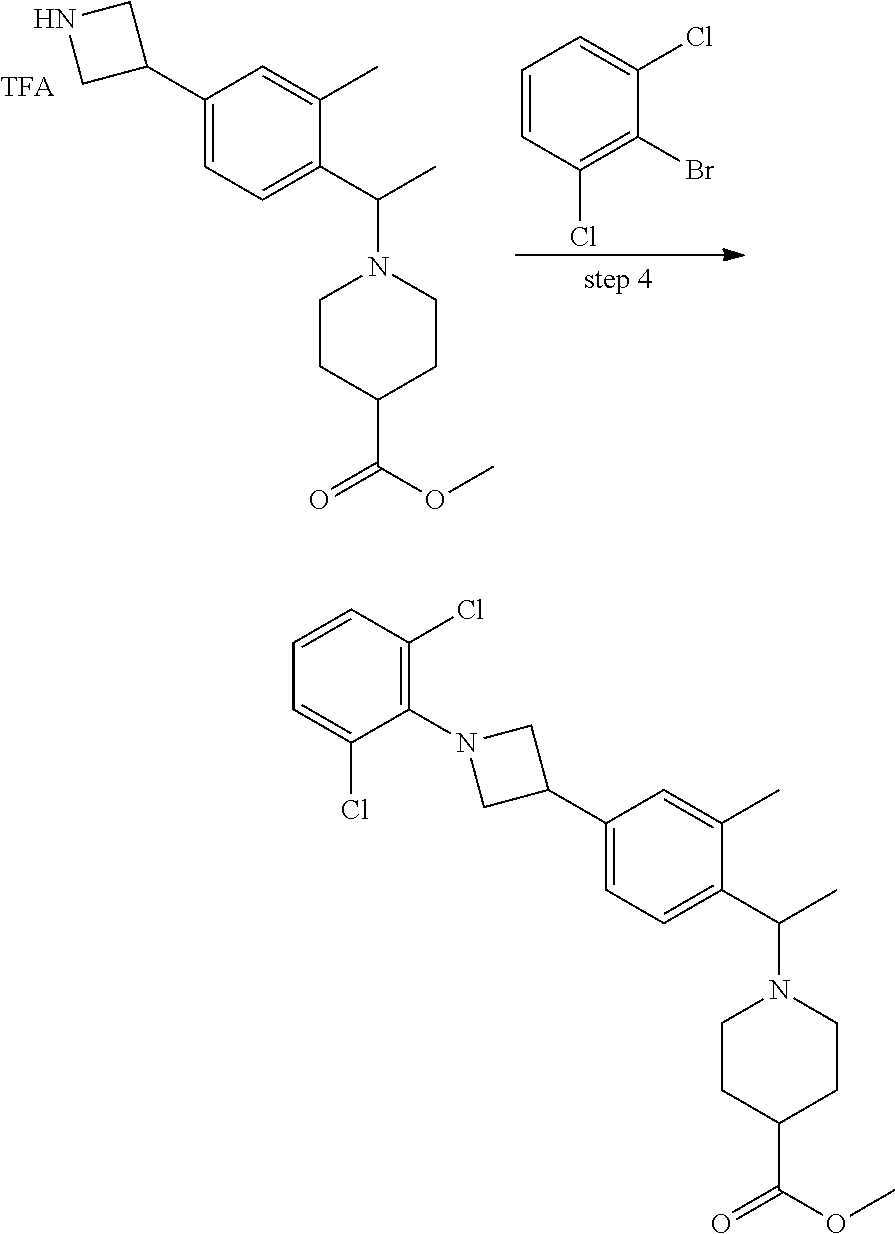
C1(Cl)=CC=CC(Cl)=C1Br.C1(C)=CC(C2CNC2)=CC=C1C(C)N1CCC(C(OC)=O)CC1.C1(C)=CC(C2CN(C3=C(Cl)C=CC=C3Cl)C2)=CC=C1C(C)N1CCC(C(OC)=O)CC1
